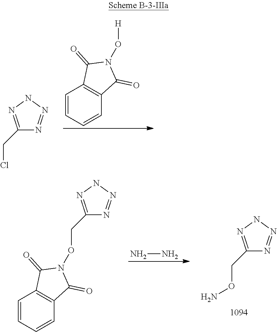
C1=CC=CC2=C1C(=O)N(O[H])C2=O.C1(CCl)=NNN=N1.NN.C1(CON)=NNN=N1.C1=CC=CC2=C1C(=O)N(OCC1=NNN=N1)C2=O
